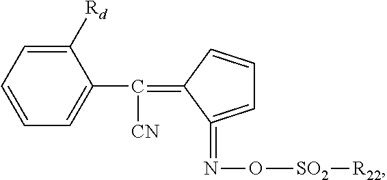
C1(C(=C2C(=NO[SO2][R22])=CC=C2)[CN])=CC=CC=C1[Rd]
